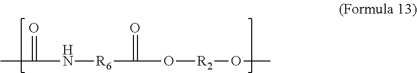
CC(N[R6]C(=O)O[R2]OC)=O
